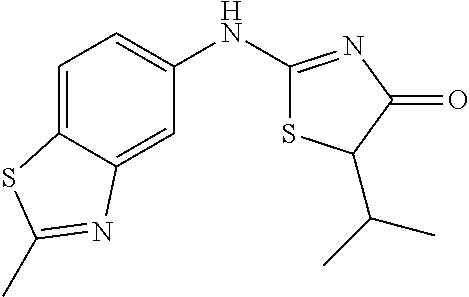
C1(NC2=NC(=O)C(C(C)C)S2)=CC=C2C(=C1)N=C(C)S2
